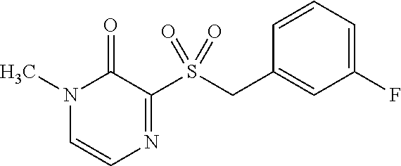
C1=CC=C(F)C=C1CS(C1=NC=CN(C)C1=O)(=O)=O
